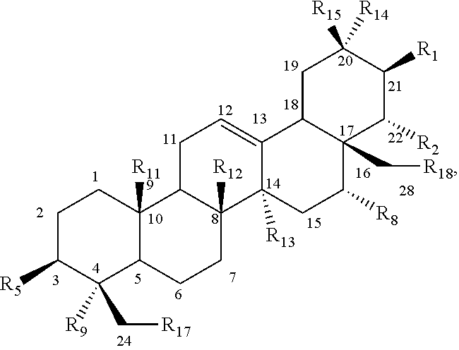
C1C([R5])C([R9])(C[R17])C2C([R11])(C1)C1C([R12])(CC2)C2([R13])C(=CC1)C1C(C[R18])(C([R8])C2)C([R2])C([R1])C([R15])([R14])C1
